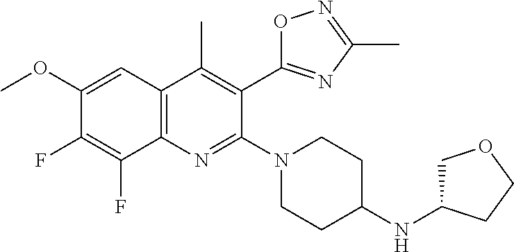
C1(OC)=CC2=C(C(F)=C1F)N=C(N1CCC(NC3COCC3)CC1)C(C1=NC(C)=NO1)=C2C
